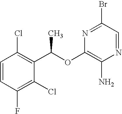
C1=CC(F)=C(Cl)C(C(C)OC2=C(N)N=CC(Br)=N2)=C1Cl
